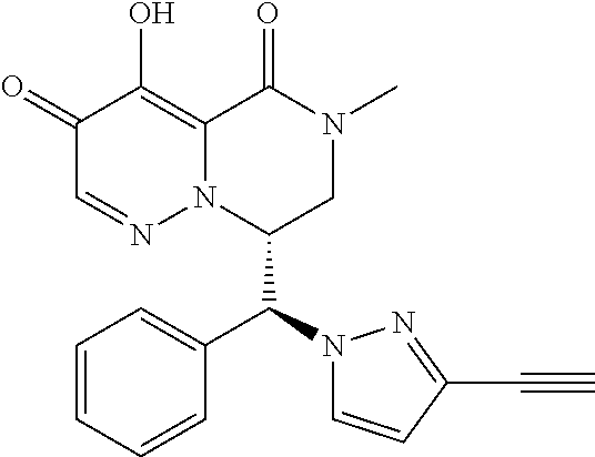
C1=CC=CC(C(C2CN(C)C(=O)C3=C(O)C(=O)C=NN23)N2C=CC(C#C)=N2)=C1
